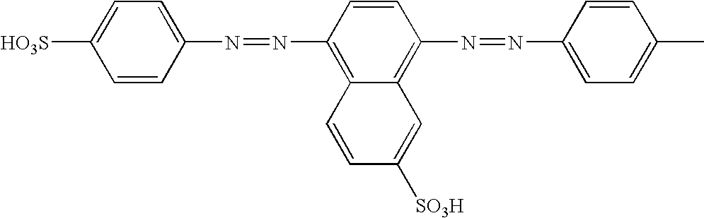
C1(N=NC2=C3C(=C(N=NC4=CC=C(C)C=C4)C=C2)C=C([SO3H])C=C3)=CC=C([HO3S])C=C1
